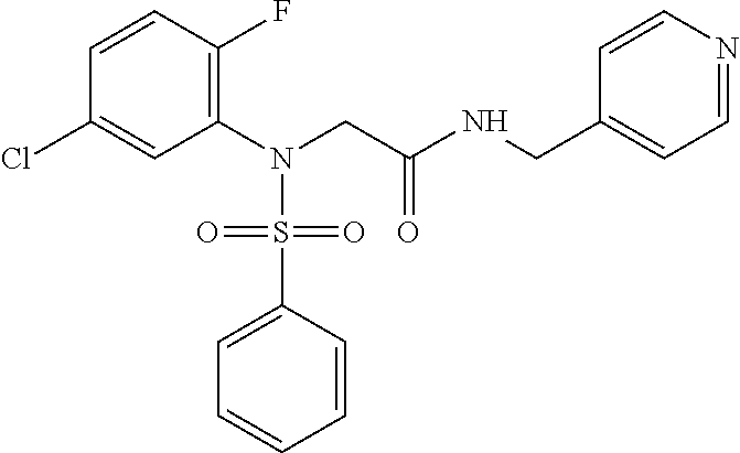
C1(N(CC(NCC2=CC=NC=C2)=O)S(C2=CC=CC=C2)(=O)=O)=C(F)C=CC(Cl)=C1
